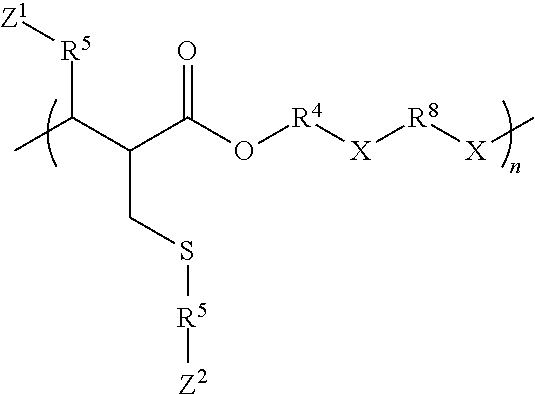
CC(C(C(O[R4][X][R8][X]C)=O)CS[R5][Z2])[R5][Z1]
